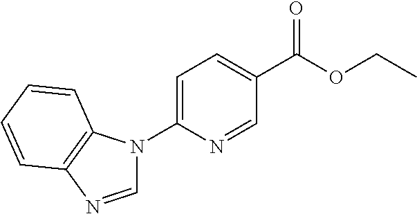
C1=NC2=C(N1C1=CC=C(C(OCC)=O)C=N1)C=CC=C2
